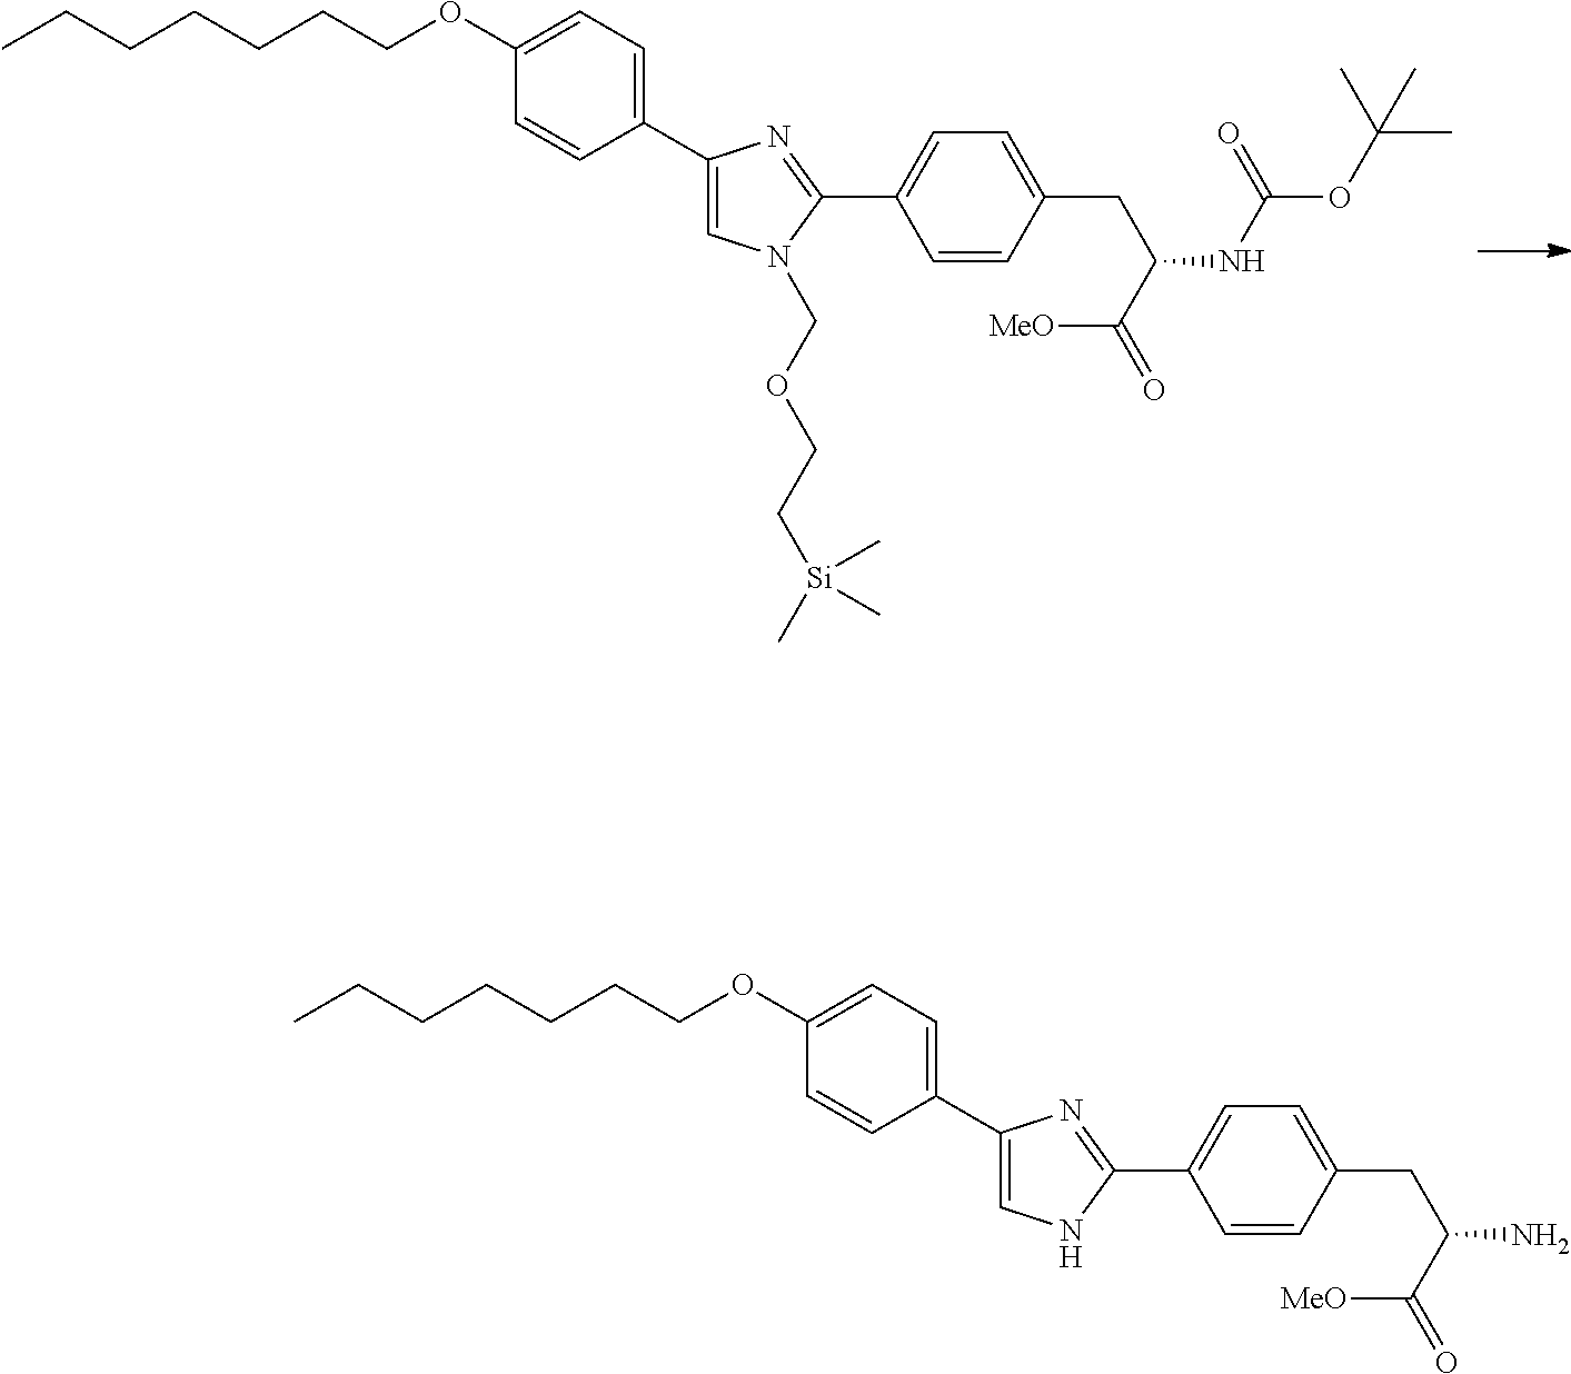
CCCCCCCOC1=CC=C(C2=CN(COCC[Si](C)(C)C)C(C3=CC=C(CC(C(=O)[MeO])NC(OC(C)(C)C)=O)C=C3)=N2)C=C1.CCCCCCCOC1=CC=C(C2=CNC(C3=CC=C(CC(C(=O)[MeO])N)C=C3)=N2)C=C1
